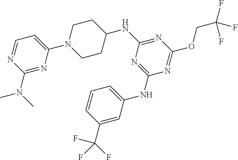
C1CC(NC2=NC(OCC(F)(F)F)=NC(NC3=CC=CC(C(F)(F)F)=C3)=N2)CCN1C1=CC=NC(N(C)C)=N1
